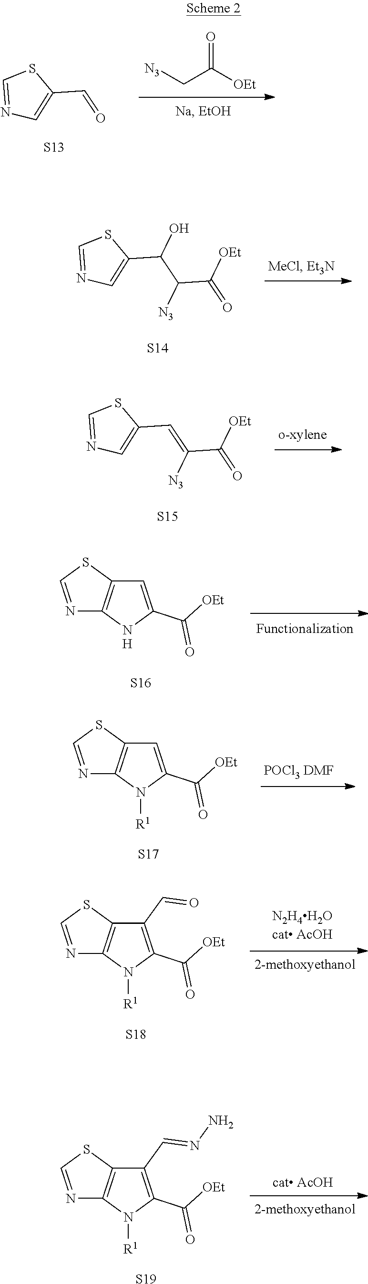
C1=NC=C(C=O)S1.[S13].O=C(C[N3])[OEt].C1=NC=C(C(O)C(C([OEt])=O)[N3])S1.[S14].C1=NC=C(C=C(C([OEt])=O)[N3])S1.[S15].N1=CSC2=C1NC(C(=O)[OEt])=C2.[H].[S16].N1=CSC2=C1N([R1])C(C(=O)[OEt])=C2.[S17].N1=CSC2=C1N([R1])C(C(=O)[OEt])=C2C=O.[S18].N1=CSC2=C1N([R1])C(C(=O)[OEt])=C2C=NN.[S19]
